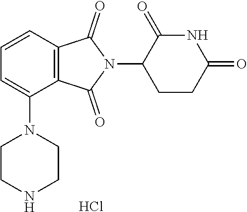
C1=C(N2CCNCC2)C2=C(C=C1)C(=O)N(C1CCC(=O)NC1=O)C2=O.Cl
